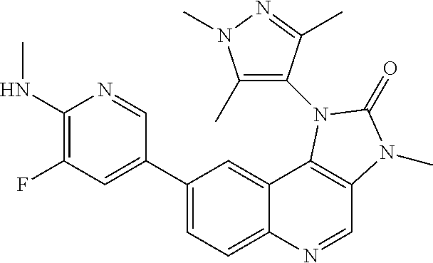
C1(NC)=C(F)C=C(C2=CC=C3C(=C2)C2=C(C=N3)N(C)C(=O)N2C2=C(C)N(C)N=C2C)C=N1
